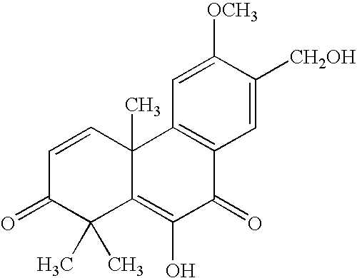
C1=CC2(C)C(=C(O)C(=O)C3=C2C=C([OCH3])C([CH2OH])=C3)C(C)(C)C1=O
